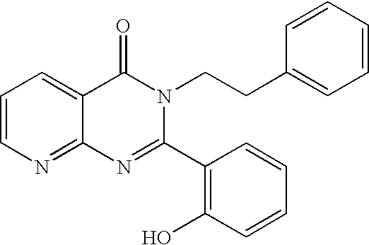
C1=CN=C2C(=C1)C(=O)N(CCC1=CC=CC=C1)C(C1=C(O)C=CC=C1)=N2
